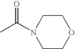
C1CN(C(C)=O)CCO1
